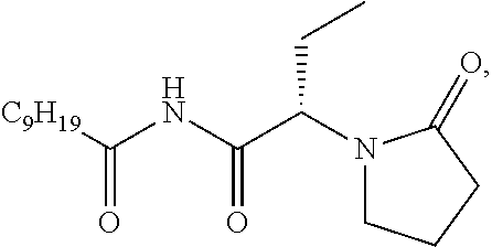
C(NC(C(CC)N1CCCC1=O)=O)([C9H19])=O
